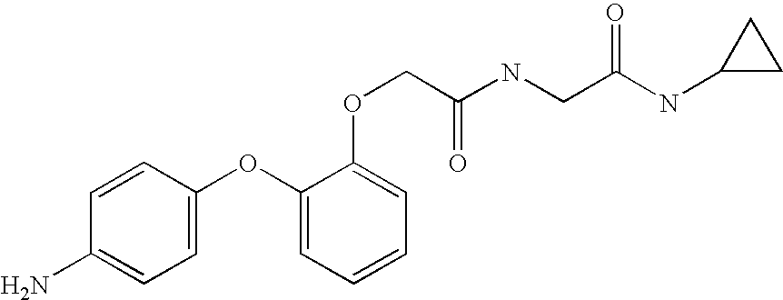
C1=CC(OC2=CC=CC=C2OCC(NCC(NC2CC2)=O)=O)=CC=C1N
